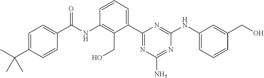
N(C1=C(CO)C(C2=NC(N)=NC(NC3=CC=CC(CO)=C3)=N2)=CC=C1)C(=O)C1=CC=C(C(C)(C)C)C=C1
